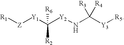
[R1][Z][Y1]C([Y2]NC([Y3][R5])([R3])[R4])([R2])[R6]
